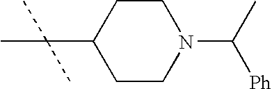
CC(C1CCN(C(C)[Ph])CC1)(C)C
